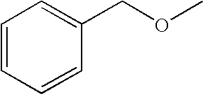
C1=CC=CC(COC)=C1
